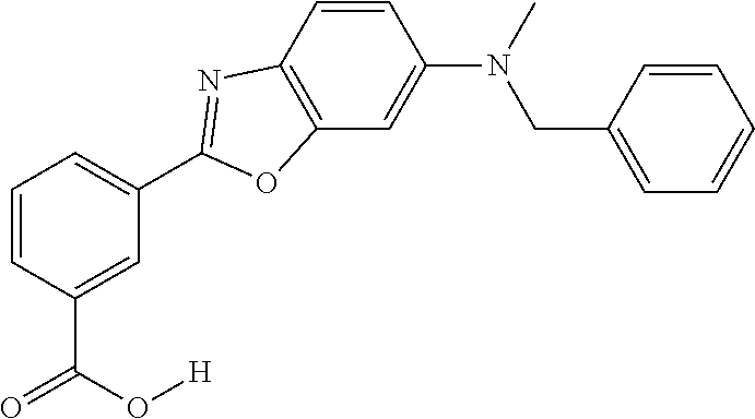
C1=C(C(O[H])=O)C=CC=C1C1=NC2=C(C=C(N(C)CC3=CC=CC=C3)C=C2)O1
